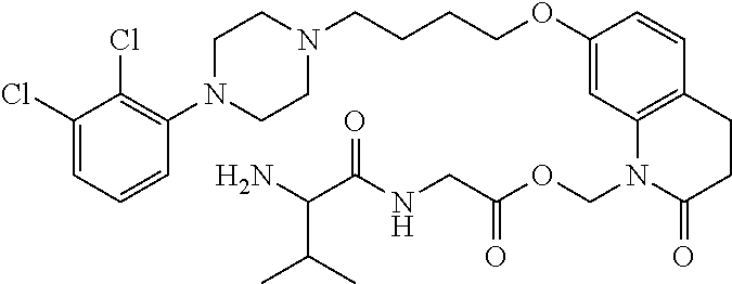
C1(Cl)=CC=CC(N2CCN(CCCCOC3=CC4=C(C=C3)CCC(=O)N4COC(CNC(=O)C(N)C(C)C)=O)CC2)=C1Cl
